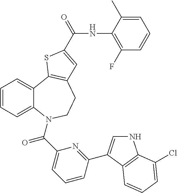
N1C=C(C2=NC(C(=O)N3C4=CC=CC=C4C4=C(CC3)C=C(C(NC3=C(F)C=CC=C3C)=O)S4)=CC=C2)C2=C1C(Cl)=CC=C2
